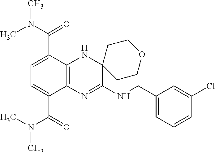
C1=C(C(=O)N(C)C)C2=C(C(C(=O)N(C)C)=C1)N=C(NCC1=CC=CC(Cl)=C1)C1(N2)CCOCC1
